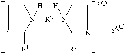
N1([R2]N2([H])C([R1])=NCC2)([H])CCN=C1[R1]
